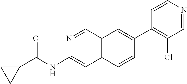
N1=CC2=C(C=C1NC(C1CC1)=O)C=CC(C1=C(Cl)C=NC=C1)=C2
